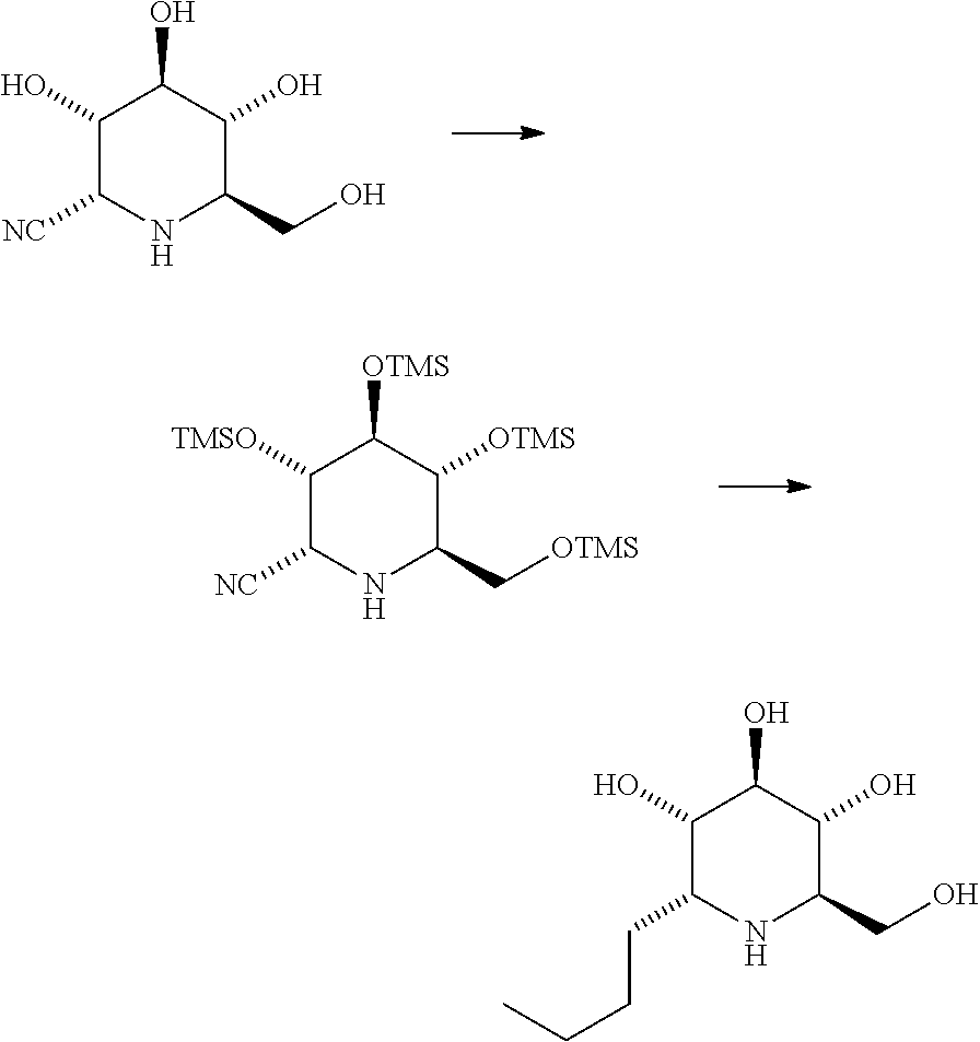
C1(O)C([NC])NC(CO)C(O)C1O.C1([TMSO])C([NC])NC(C[OTMS])C([OTMS])C1[OTMS].C1(O)C(CCCC)NC(CO)C(O)C1O
